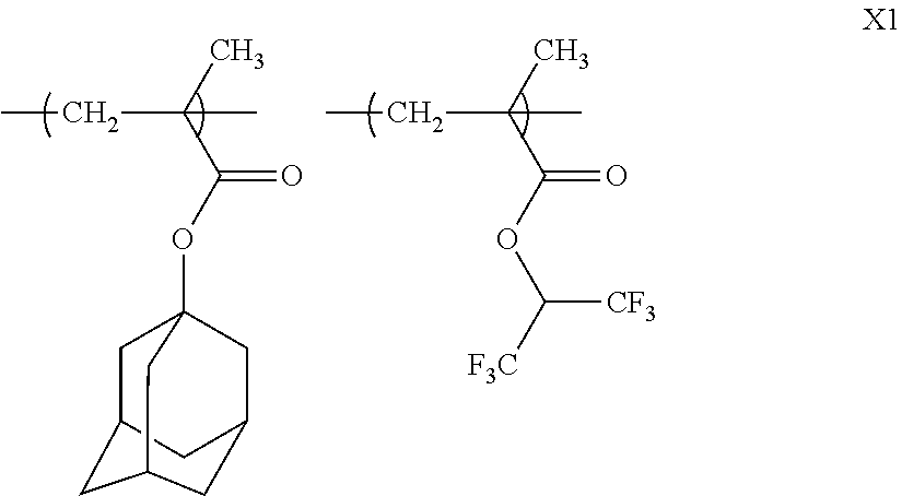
C1C2CC3CC(CC1(OC(C(C)(C)CC)=O)C3)C2.O(C(C(C)(C)CC)=O)C([F3C])[CF3]
